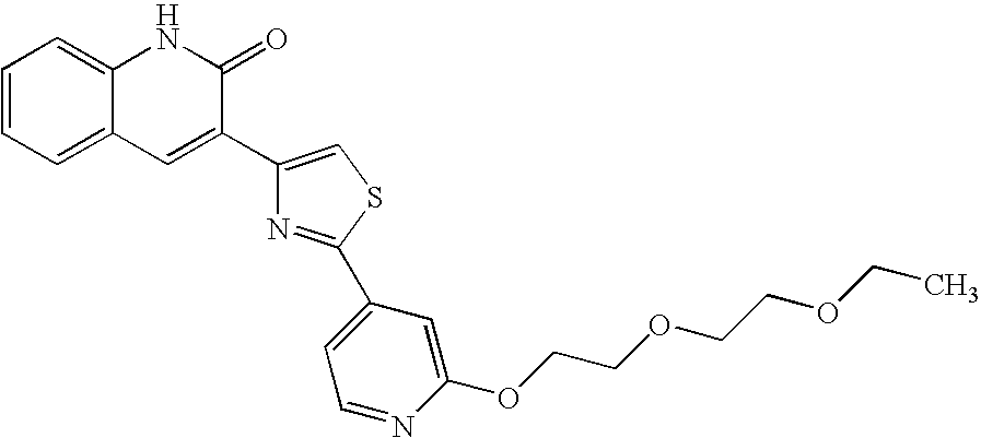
C1=CC=C2C(=C1)NC(=O)C(C1=CSC(C3=CC=NC(OCCOCCOCC)=C3)=N1)=C2
